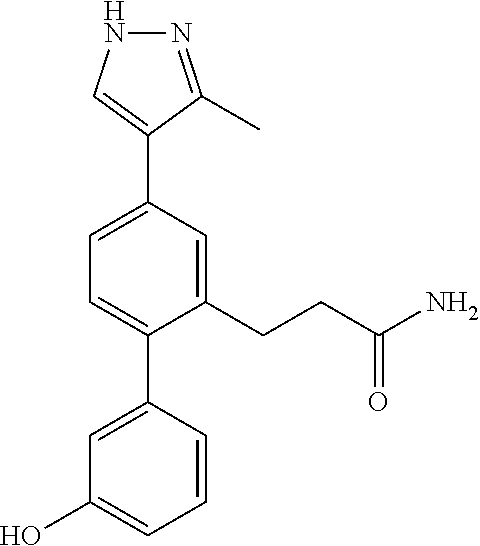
C1(CCC(N)=O)=CC(C2=CNN=C2C)=CC=C1C1=CC(O)=CC=C1
